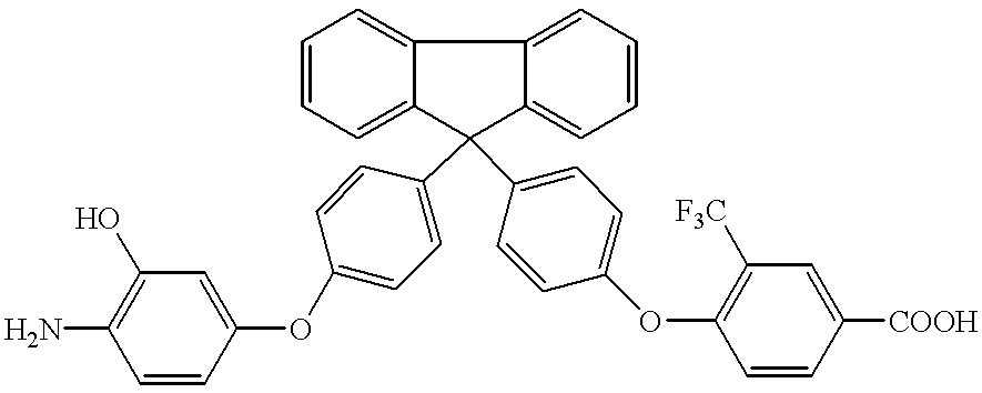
OC1=C(N)C=CC(OC2=CC=C(C3(C4=CC=C(OC5=C([F3C])C=C([COOH])C=C5)C=C4)C4=CC=CC=C4C4=CC=CC=C43)C=C2)=C1
